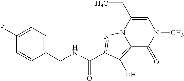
N(CC1=CC=C(F)C=C1)C(C1=NN2C(CC)=CN(C)C(=O)C2=C1O)=O
